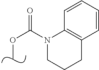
C(OC)(=O)N1CCCC2=C1C=CC=C2
